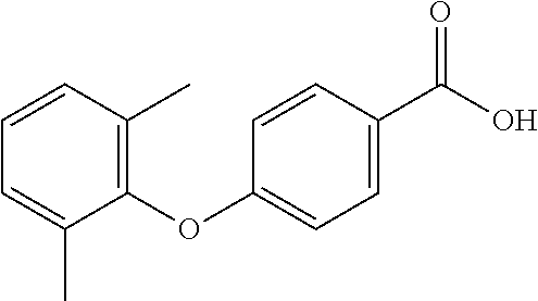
C1=CC(C)=C(OC2=CC=C(C(O)=O)C=C2)C(C)=C1
